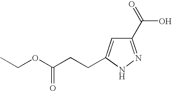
C1(C(=O)O)=NNC(CCC(OCC)=O)=C1
